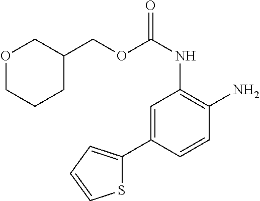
C1=C(C2=CC=CS2)C=CC(N)=C1NC(=O)OCC1COCCC1
